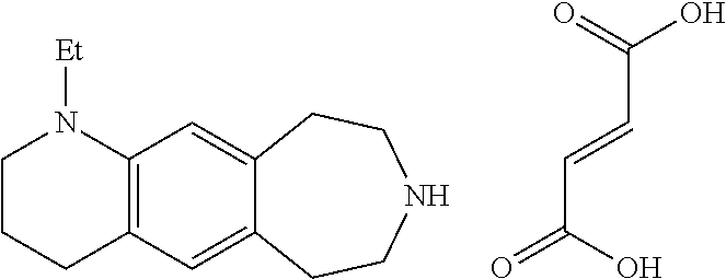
C1CCC2=C(N1[Et])C=C1C(=C2)CCNCC1.O=C(O)C=CC(=O)O
